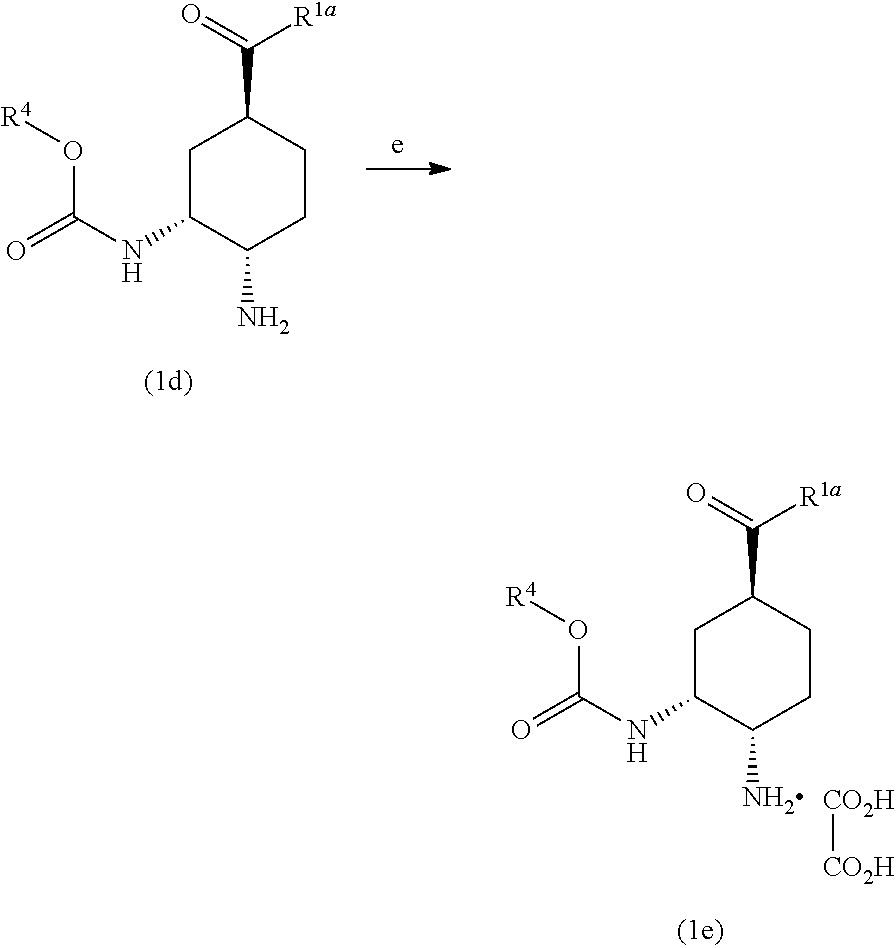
C1C(NC(=O)O[R4])C(N)CCC1C(=O)[R1a].C1C(NC(=O)O[R4])C(N)CCC1C(=O)[R1a].[CO2H][CO2H]
